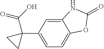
C12=CC(C3(C(=O)O)CC3)=CC=C1OC(=O)N2
